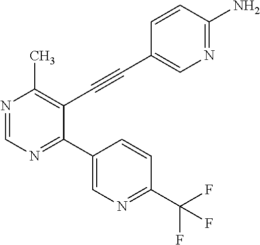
N1=CN=C(C2=CN=C(C(F)(F)F)C=C2)C(C#CC2=CN=C(N)C=C2)=C1C
